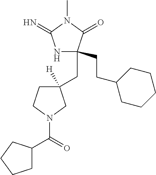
C1(CCC2CCCCC2)(CC2([H])CCN(C(=O)C3CCCC3)C2)NC(=N)N(C)C1=O
